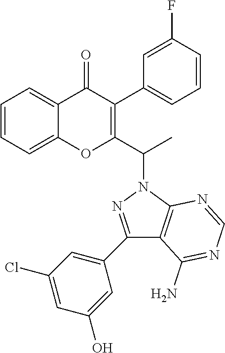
C1=CC=C2C(=C1)OC(C(N1N=C(C3=CC(Cl)=CC(O)=C3)C3=C1N=CN=C3N)C)=C(C1=CC=CC(F)=C1)C2=O
